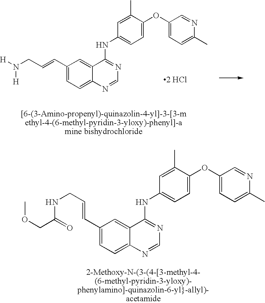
C1=C2C(=CC(C=CCN([H])[H])=C1)C(NC1=CC=C(OC3=CC=C(C)N=C3)C(C)=C1)=NC=N2.[2 HCl].C1=C2C(=CC(C=CCNC(COC)=O)=C1)C(NC1=CC=C(OC3=CC=C(C)N=C3)C(C)=C1)=NC=N2
